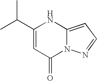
C1(C(C)C)=CC(=O)N2C(=CC=N2)N1
